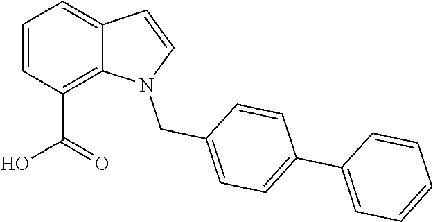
C1=CC(C(=O)O)=C2C(=C1)C=CN2CC1=CC=C(C2=CC=CC=C2)C=C1
